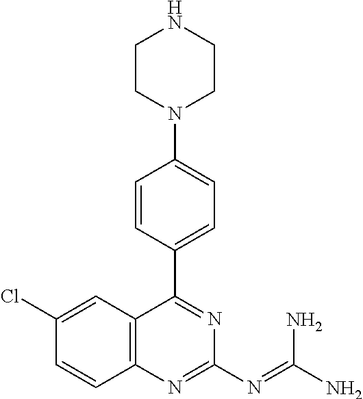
C1(Cl)=CC2=C(C=C1)N=C(N=C(N)N)N=C2C1=CC=C(N2CCNCC2)C=C1
